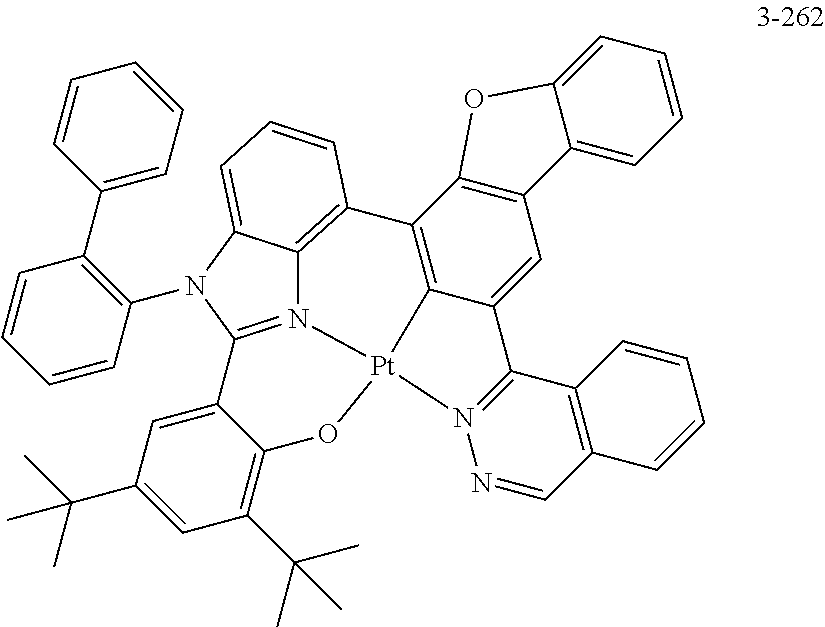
C12=C3C(=CC4=C1OC1=CC=CC=C41)C1=N(N=CC4=C1C=CC=C4)[Pt]31OC3=C(C(C)(C)C)C=C(C(C)(C)C)C=C3C3=N1C1=C2C=CC=C1N3C1=C(C2=CC=CC=C2)C=CC=C1
